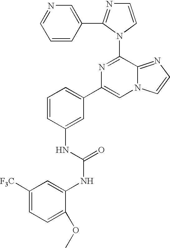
C1=CC(C2=NC=CN2C2=NC(C3=CC=CC(NC(NC4=CC([F3C])=CC=C4OC)=O)=C3)=CN3C2=NC=C3)=CN=C1
